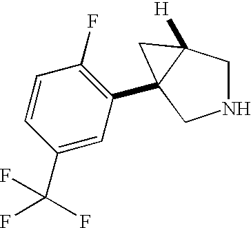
N1CC2([H])C(C3=C(F)C=CC(C(F)(F)F)=C3)(C1)C2
